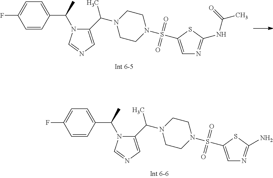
C1=CC(C(C)N2C(C(N3CCN(S(=O)(=O)C4=CN=C(NC(C)=O)S4)CC3)C)=CN=C2)=CC=C1F.C1=CC(C(C)N2C(C(N3CCN(S(=O)(=O)C4=CN=C(N)S4)CC3)C)=CN=C2)=CC=C1F
